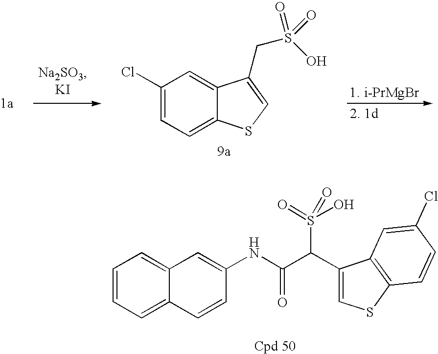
C1=CC=C2C(=C1)C=C(NC(C(S(O)(=O)=O)C1=CSC3=C1C=C(Cl)C=C3)=O)C=C2.C1(Cl)=CC=C2C(=C1)C(CS(O)(=O)=O)=CS2
